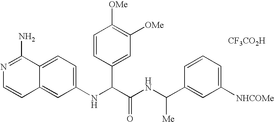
N1=C(N)C2=CC=C(NC(C3=CC([OMe])=C([OMe])C=C3)C(=O)NC([Me])C3=CC([NHCOMe])=CC=C3)C=C2C=C1.[CF3CO2H]
